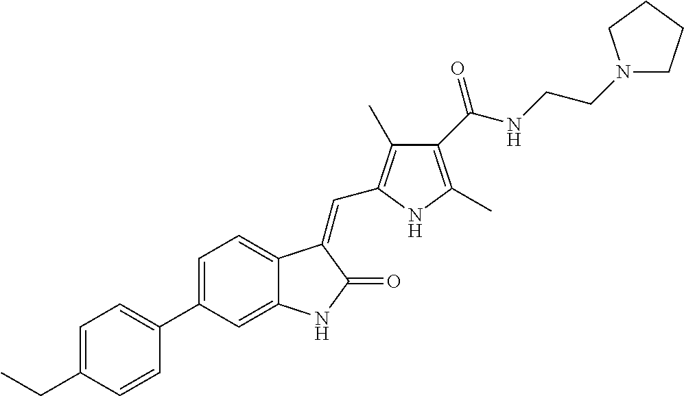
C1=C(C2=CC=C(CC)C=C2)C=C2C(=C1)C(=CC1=C(C)C(C(NCCN3CCCC3)=O)=C(C)N1)C(=O)N2
